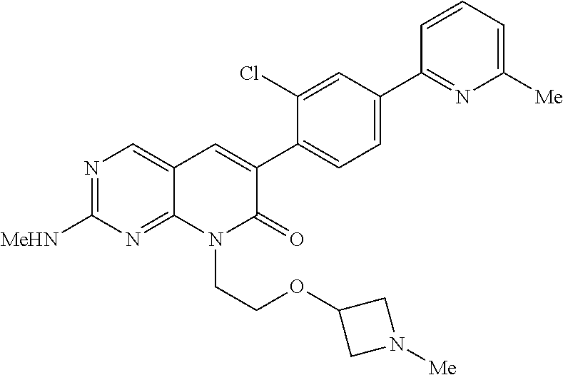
N1=C([MeHN])N=C2C(=C1)C=C(C1=CC=C(C3=NC([Me])=CC=C3)C=C1Cl)C(=O)N2CCOC1CN([Me])C1
